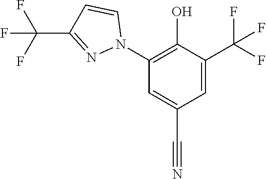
C1=C(C(F)(F)F)C(O)=C(N2C=CC(C(F)(F)F)=N2)C=C1C#N
